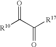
[R10]C(C([R17])=O)=O
